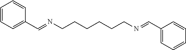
C1=CC=C(C=NCCCCCCN=CC2=CC=CC=C2)C=C1
